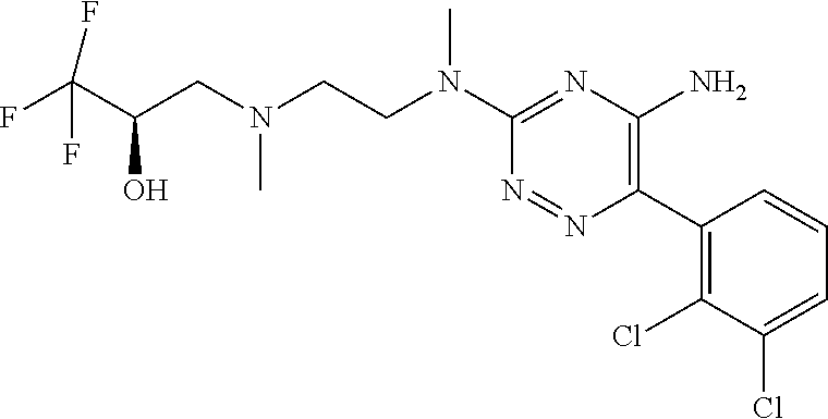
C(C(CN(CCN(C1=NC(N)=C(C2=C(Cl)C(Cl)=CC=C2)N=N1)C)C)O)(F)(F)F
